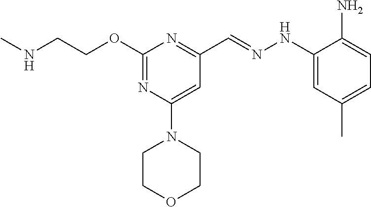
N(CCOC1=NC(N2CCOCC2)=CC(C=NNC2=CC(C)=CC=C2N)=N1)C
